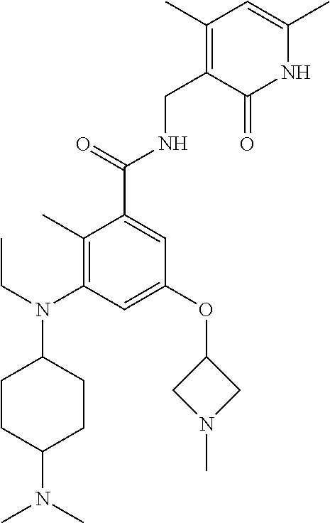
C1(C)=C(CNC(C2=CC(OC3CN(C)C3)=CC(N(CC)C3CCC(N(C)C)CC3)=C2C)=O)C(=O)NC(C)=C1
